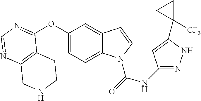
C12=C(N=CN=C1OC1=CC=C3C(=C1)C=CN3C(=O)NC1=NNC(C3([CF3])CC3)=C1)CNCC2
